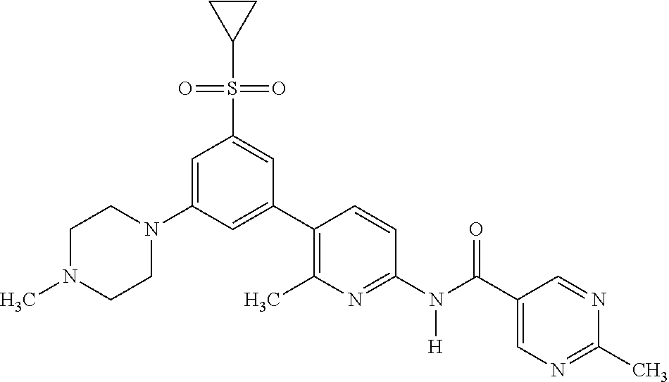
C1(C2=C(C)N=C(N(C(C3=CN=C(C)N=C3)=O)[H])C=C2)=CC(N2CCN(C)CC2)=CC(S(C2CC2)(=O)=O)=C1
